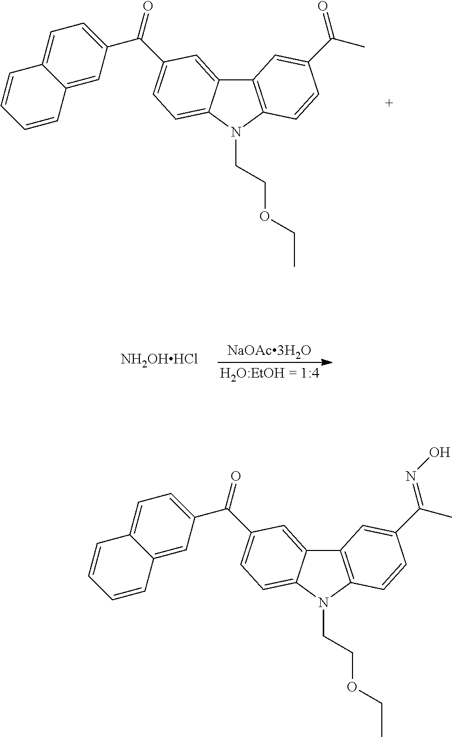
C12=C(N(CCOCC)C3=CC=C(C(C4=CC=C5C(=C4)C=CC=C5)=O)C=C13)C=CC(C(C)=O)=C2.[NH2OHHCl].C12=C(N(CCOCC)C3=CC=C(C(C4=CC=C5C(=C4)C=CC=C5)=O)C=C13)C=CC(C(C)=NO)=C2
